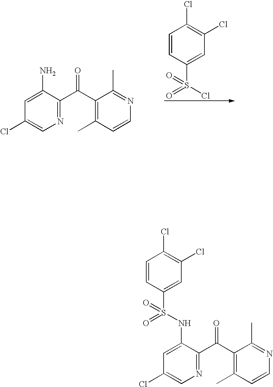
C1=C(N)C(C(C2=C(C)C=CN=C2C)=O)=NC=C1Cl.ClS(C1=CC(Cl)=C(Cl)C=C1)(=O)=O.C1=C(NS(C2=CC(Cl)=C(Cl)C=C2)(=O)=O)C(C(C2=C(C)C=CN=C2C)=O)=NC=C1Cl
